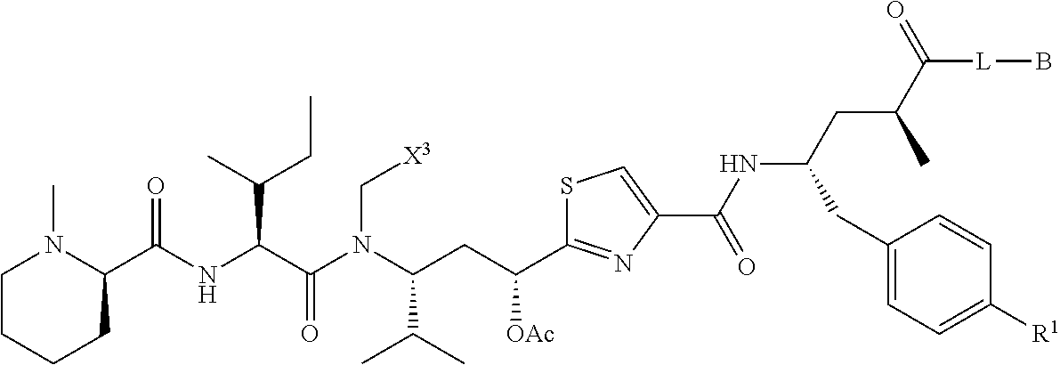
C1CCCC(C(NC(C(N(C(CC([OAc])C2=NC(C(NC(CC(C(=O)[L]B)C)CC3=CC=C([R1])C=C3)=O)=CS2)C(C)C)C[X3])=O)C(C)CC)=O)N1C
